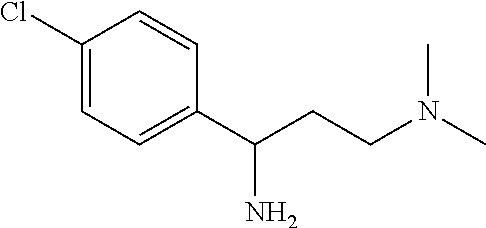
C1(Cl)=CC=C(C(CCN(C)C)N)C=C1
